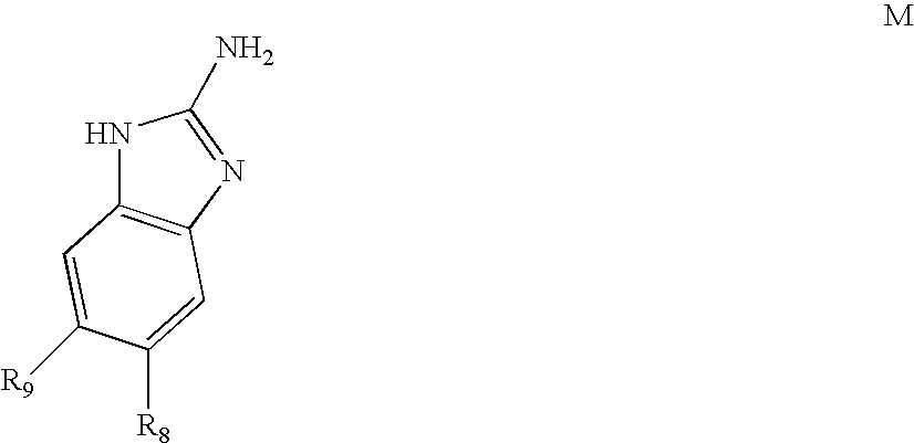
C12=C(N=C(N)N1)C=C([R8])C([R9])=C2
